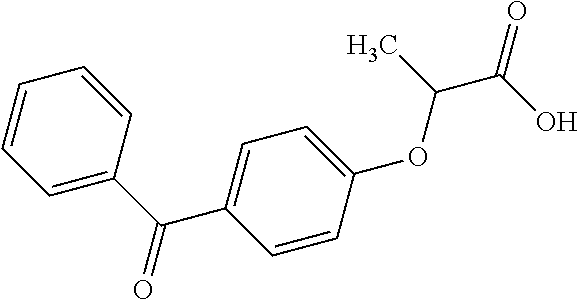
C1(C(C2=CC=C(OC(C)C(O)=O)C=C2)=O)=CC=CC=C1
